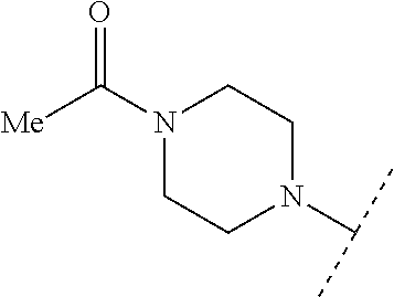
N1(C([Me])=O)CCN(C(C)C)CC1
